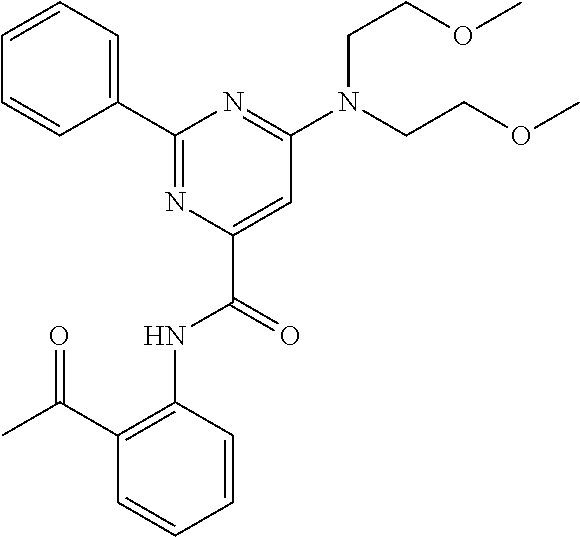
C1=CC=CC(C(C)=O)=C1NC(C1=CC(N(CCOC)CCOC)=NC(C2=CC=CC=C2)=N1)=O
